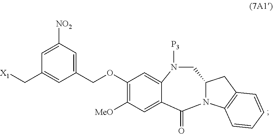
[X1]CC1=CC(COC2=C([MeO])C=C3C(=C2)N([P3])CC2N(C3=O)C3=C(C2)C=CC=C3)=CC([NO2])=C1
